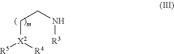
C([X2]([R5])[R4])CN[R3]
